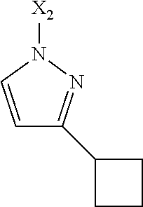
N1([X2])C=CC(C2CCC2)=N1
